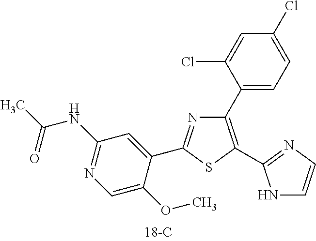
N1=C(C2=CC(NC(C)=O)=NC=C2OC)SC(C2=NC=CN2)=C1C1=CC=C(Cl)C=C1Cl
